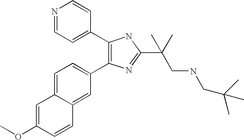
COC1=CC2=CC=C(C3=C(C4=CC=NC=C4)NC(C(CNCC(C)(C)C)(C)C)=N3)C=C2C=C1
